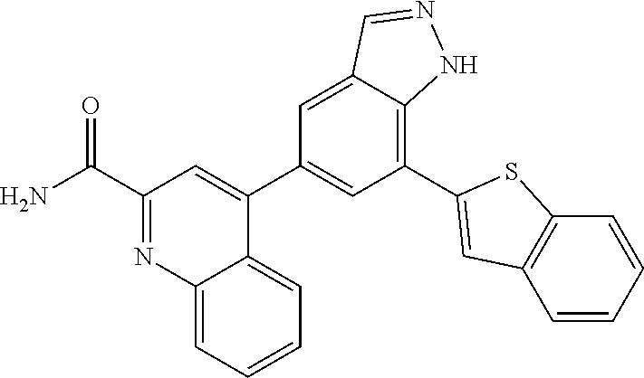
N1=C(C(=O)N)C=C(C2=CC(C3=CC4=C(C=CC=C4)S3)=C3C(=C2)C=NN3)C2=CC=CC=C12
